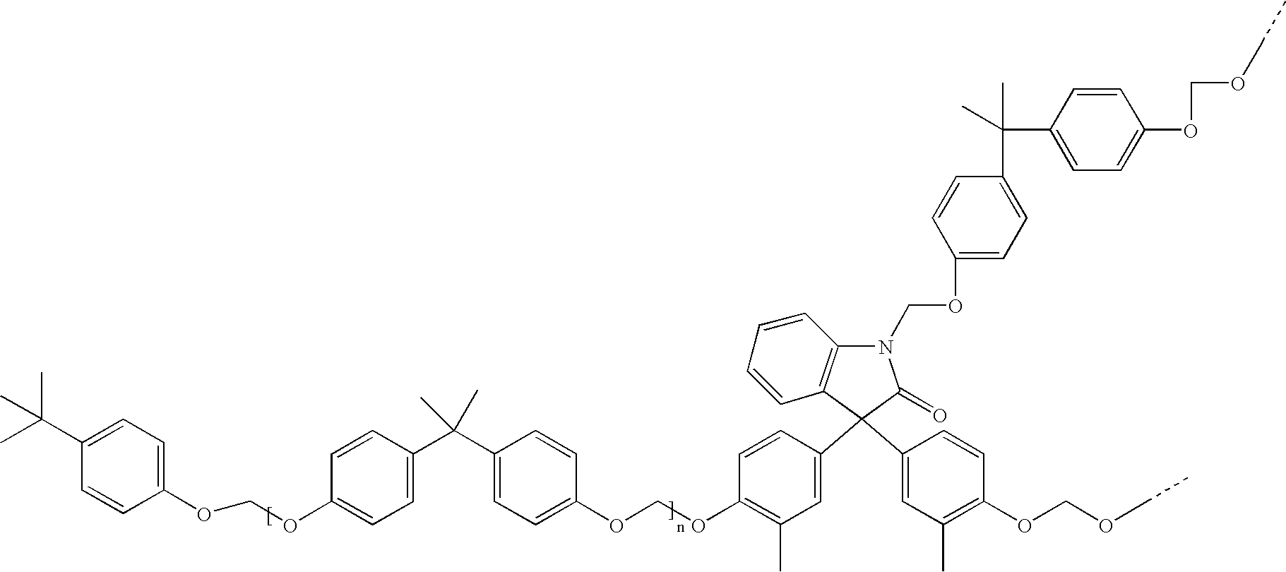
C1(C(C)(C)C)=CC=C(OCOC2=CC=C(C(C3=CC=C(OCOC4=C(C)C=C(C5(C6=CC(C)=C(OCOCC)C=C6)C6=C(N(COC7=CC=C(C(C)(C)C8=CC=C(OCOCC)C=C8)C=C7)C5=O)C=CC=C6)C=C4)C=C3)(C)C)C=C2)C=C1
